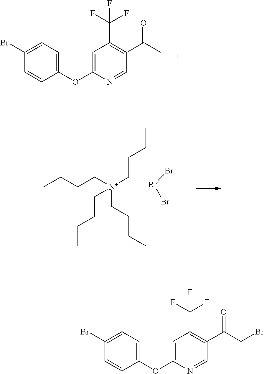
C1(Br)=CC=C(OC2=CC(C(F)(F)F)=C(C(=O)CBr)C=N2)C=C1.C1(Br)=CC=C(OC2=CC(C(F)(F)F)=C(C(=O)C)C=N2)C=C1.CCCC[N+](CCCC)(CCCC)CCCC.Br[Br-]Br
